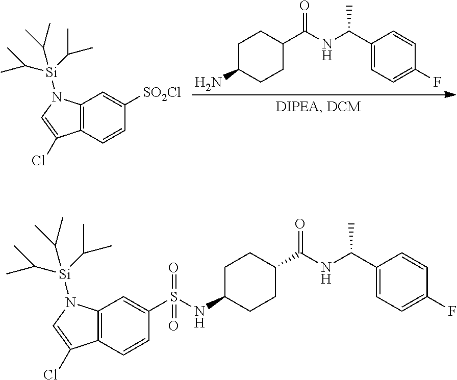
C12=C(C=CC(S(NC3CCC(C(NC(C4=CC=C(F)C=C4)C)=O)CC3)(=O)=O)=C1)C(Cl)=CN2[Si](C(C)C)(C(C)C)C(C)C.C12=C(C=CC([SO2Cl])=C1)C(Cl)=CN2[Si](C(C)C)(C(C)C)C(C)C.C1C(N)CCC(C(NC(C2=CC=C(F)C=C2)C)=O)C1
